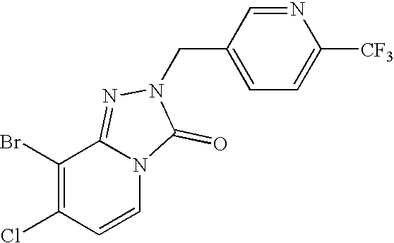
C1(Br)=C(Cl)C=CN2C1=NN(CC1=CC=C([CF3])N=C1)C2=O
